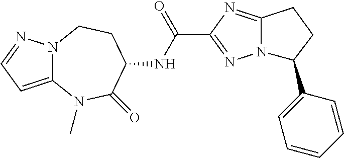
C12=NC(C(NC3C(=O)N(C)C4=CC=NN4CC3)=O)=NN1C(C1=CC=CC=C1)CC2
